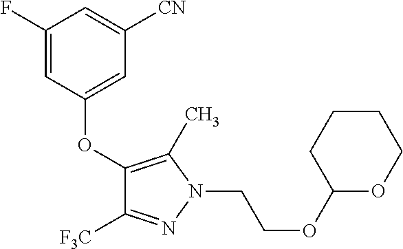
C1(OC2=CC([CN])=CC(F)=C2)=C(C)N(CCOC2OCCCC2)N=C1[F3C]
